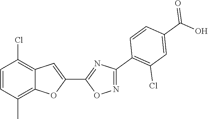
C1=CC(C)=C2C(=C1Cl)C=C(C1=NC(C3=C(Cl)C=C(C(O)=O)C=C3)=NO1)O2
